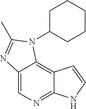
C12=NC=C3C(=C1C=CN2)N(C1CCCCC1)C(C)=N3
